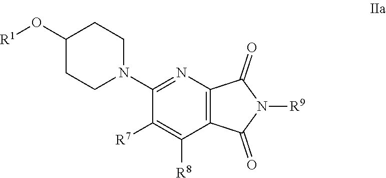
C12=C(N=C(N3CCC(O[R1])CC3)C([R7])=C1[R8])C(=O)N([R9])C2=O
